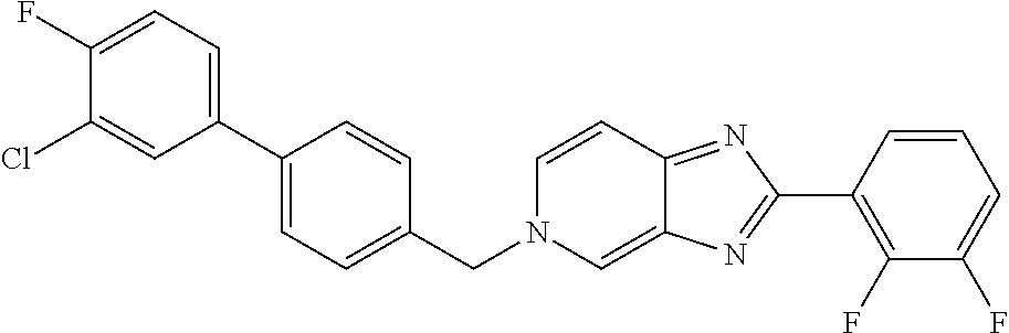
C1(F)=CC=C(C2=CC=C(CN3C=C4C(=NC(C5=C(F)C(F)=CC=C5)=N4)C=C3)C=C2)C=C1Cl
